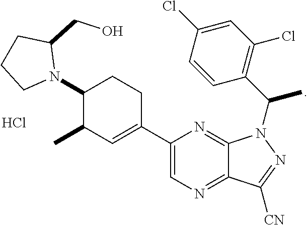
C1(N2C(CO)CCC2)C(C)C=C(C2=CN=C3C(=N2)N(C(C)C2=C(Cl)C=C(Cl)C=C2)N=C3[CN])CC1.Cl
